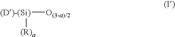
[(D)-(Si)]([O(3-a)/2])[(R)a]
